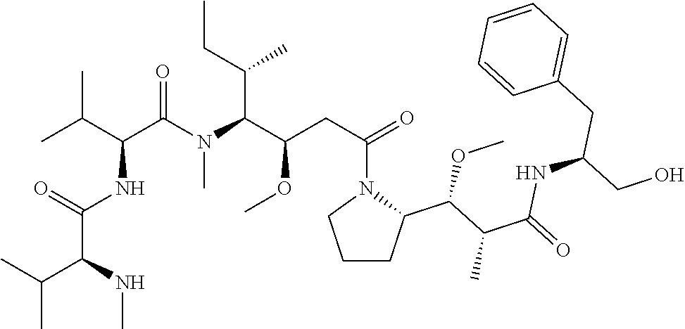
C(C)(C(NC)C(NC(C(N(C(C(OC)CC(=O)N1C(C(C(C(=O)NC(CO)CC2=CC=CC=C2)C)OC)CCC1)C(C)CC)C)=O)C(C)C)=O)C
